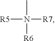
CN([R6])([R7])[R5]
